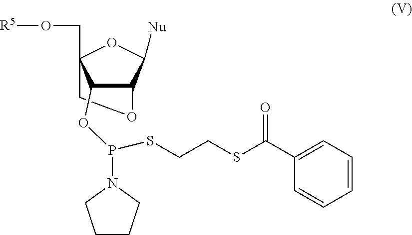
C12C([Nu])OC(CO[R5])(CO1)C2OP(N1CCCC1)SCCSC(C1=CC=CC=C1)=O
